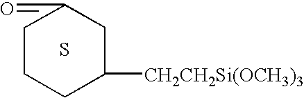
C1CCC([CH2CH2Si(OCH3)3])CC1=O.S
